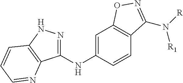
C1=C(NC2=NNC3=C2N=CC=C3)C=CC2=C1ON=C2N([R])[R1]
